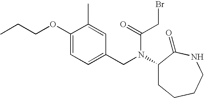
C1(OCCC)=CC=C(CN(C(=O)CBr)C2CCCCNC2=O)C=C1C
